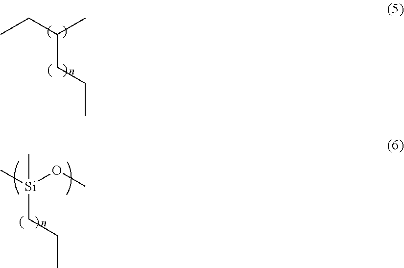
CCC(C)CCC.C[Si](OC)(CCC)C
